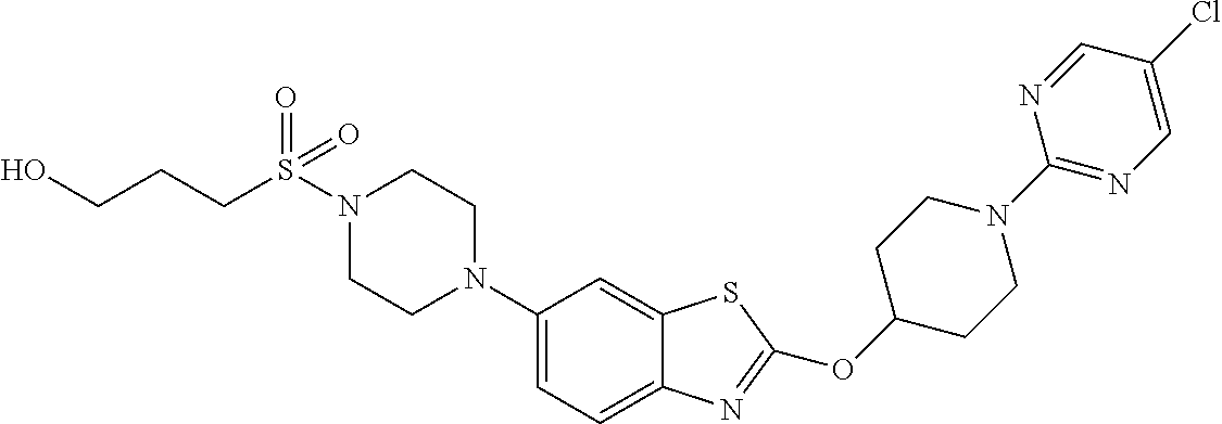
N1(S(=O)(=O)CCCO)CCN(C2=CC=C3C(=C2)SC(OC2CCN(C4=NC=C(Cl)C=N4)CC2)=N3)CC1
